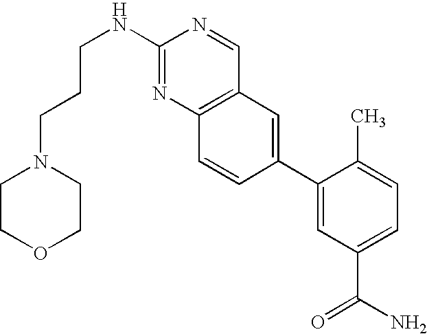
C1(NCCCN2CCOCC2)=NC2=C(C=N1)C=C(C1=CC(C(N)=O)=CC=C1C)C=C2
